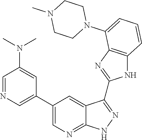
C1=NC=C(C2=CN=C3C(=C2)C(C2=NC4=C(N2)C=CC=C4N2CCN(C)CC2)=NN3)C=C1N(C)C
